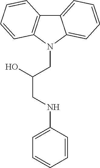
C12=CC=CC=C1N(CC(O)CNC1=CC=CC=C1)C1=C2C=CC=C1
